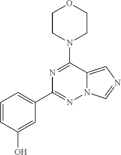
N1=C(N2CCOCC2)C2=CN=CN2N=C1C1=CC=CC(O)=C1
